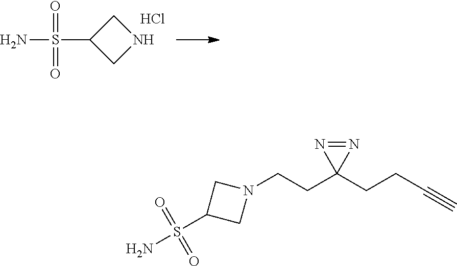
C1C(S(N)(=O)=O)CN1.Cl.N1(CCC2(CCC#C)N=N2)CC(S(N)(=O)=O)C1
